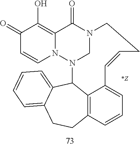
[*Z].C1(=O)C=CN2C(=C1O)C(=O)N1CN2C2C3=C(C=CC=C3C=CCC1)CCC1=CC=CC=C21
